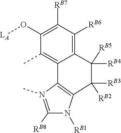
[RB2]C1([RB3])C2=C(N(C)=C([RB8])N2[RB1])C2=C(C)C(O[LA])=C([RB7])C([RB6])=C2C1([RB5])[RB4]
